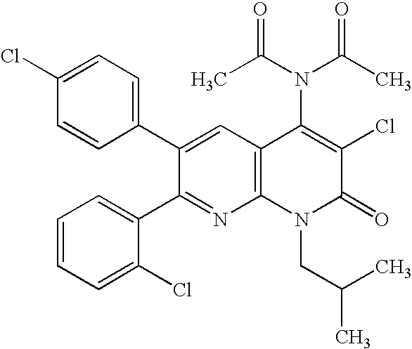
C1=CC(C2=CC3=C(N=C2C2=CC=CC=C2Cl)N(CC(C)C)C(=O)C(Cl)=C3N(C(C)=O)C(C)=O)=CC=C1Cl
